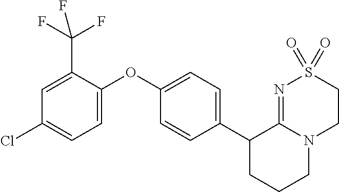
C1S(=O)(=O)N=C2N(C1)CCCC2C1=CC=C(OC2=CC=C(Cl)C=C2C(F)(F)F)C=C1
